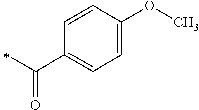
C(=O)(C)C1=CC=C(OC)C=C1
